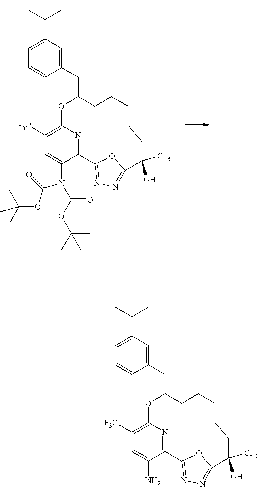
C1=C(N(C(=O)OC(C)(C)C)C(=O)OC(C)(C)C)C2=NC(=C1[F3C])OC(CC1=CC(C(C)(C)C)=CC=C1)CCCCCC([CF3])(O)C1=NN=C2O1.C1=C(N)C2=NC(=C1[F3C])OC(CC1=CC(C(C)(C)C)=CC=C1)CCCCCC([CF3])(O)C1=NN=C2O1
